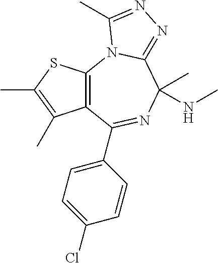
C12=C(N3C(=NN=C3C)C(C)(NC)N=C1C1=CC=C(Cl)C=C1)SC(C)=C2C
